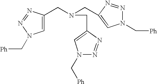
C1=C(CN(CC2=CN(C[Ph])N=N2)CC2=CN(C[Ph])N=N2)N=NN1C[Ph]
